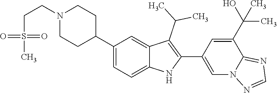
N1(CCS(C)(=O)=O)CCC(C2=CC=C3C(=C2)C(C(C)C)=C(C2=CN4C(=NC=N4)C(C(O)(C)C)=C2)N3)CC1
